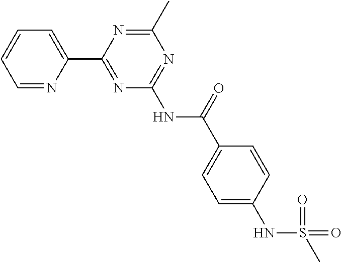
C1=NC(C2=NC(NC(C3=CC=C(NS(C)(=O)=O)C=C3)=O)=NC(C)=N2)=CC=C1
